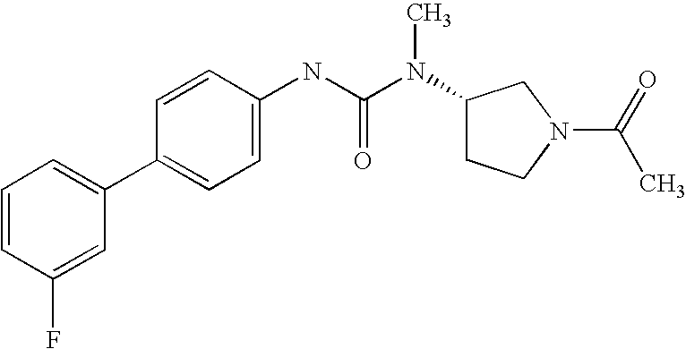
C1=CC(F)=CC(C2=CC=C(NC(N(C3CCN(C(=O)C)C3)C)=O)C=C2)=C1
